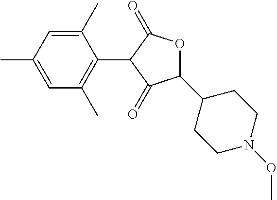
C1(C)=CC(C)=CC(C)=C1C1C(=O)OC(C2CCN(OC)CC2)C1=O
